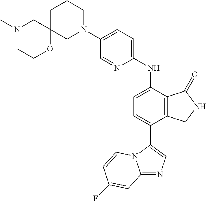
C1(N2CCCC3(C2)CN(C)CCO3)=CC=C(NC2=CC=C(C3=CN=C4N3C=CC(F)=C4)C3=C2C(=O)NC3)N=C1
